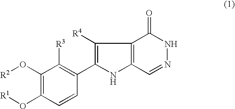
C1(O[R2])=C(O[R1])C=CC(C2=C([R4])C3=C(N2)C=NNC3=O)=C1[R3]
